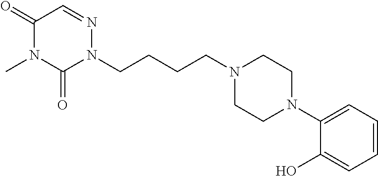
N1(CCCCN2N=CC(=O)N(C)C2=O)CCN(C2=CC=CC=C2O)CC1
